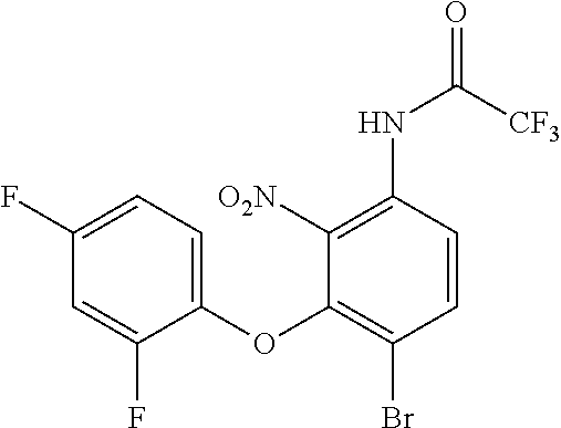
C1=C(F)C=C(F)C(OC2=C(Br)C=CC(NC([CF3])=O)=C2[O2N])=C1
